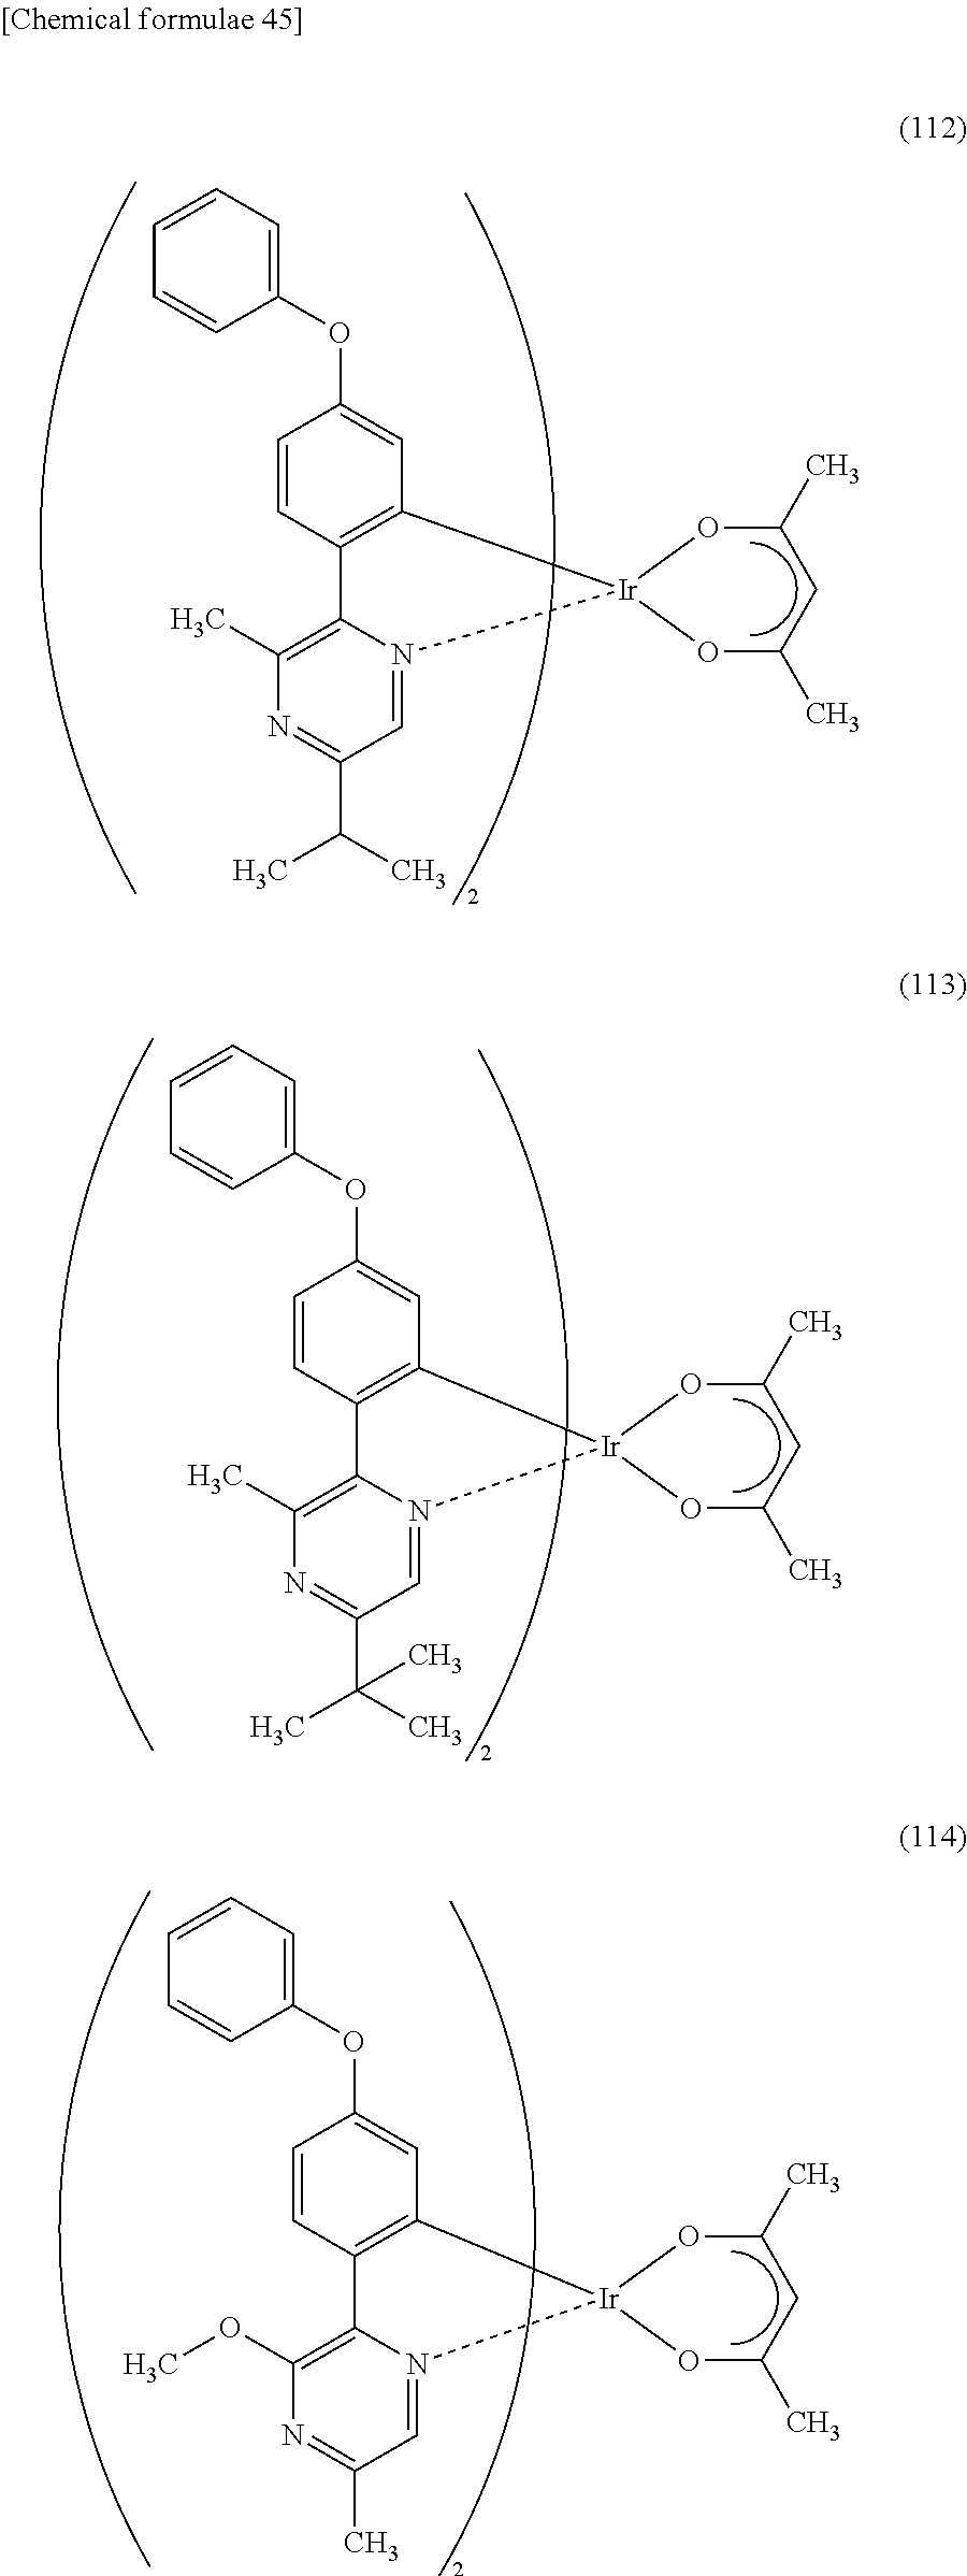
C12=C(C=CC(OC3=CC=CC=C3)=C1)C1=C(C)N=C(C(C)C)C=N1[Ir]21OC(C)CC(C)O1.C12=C(C=CC(OC3=CC=CC=C3)=C1)C1=C(C)N=C(C(C)(C)C)C=N1[Ir]21OC(C)CC(C)O1.C12=C(C=CC(OC3=CC=CC=C3)=C1)C1=C(OC)N=C(C)C=N1[Ir]21OC(C)CC(C)O1
